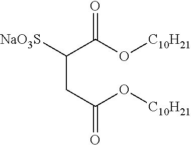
C(CC(O[C10H21])=O)(C(O[C10H21])=O)[NaO3S]
